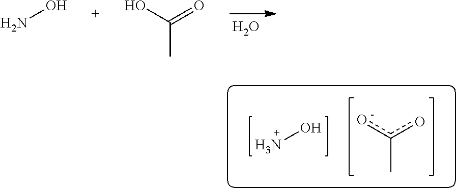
O.NO.C(=O)(O)C.c(o)(o)C.NO
